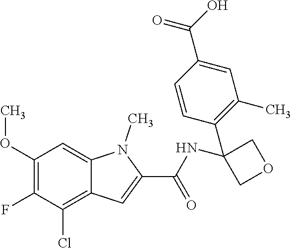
C1(OC)=C(F)C(Cl)=C2C(=C1)N(C)C(C(=O)NC1(C3=C(C)C=C(C(O)=O)C=C3)COC1)=C2
